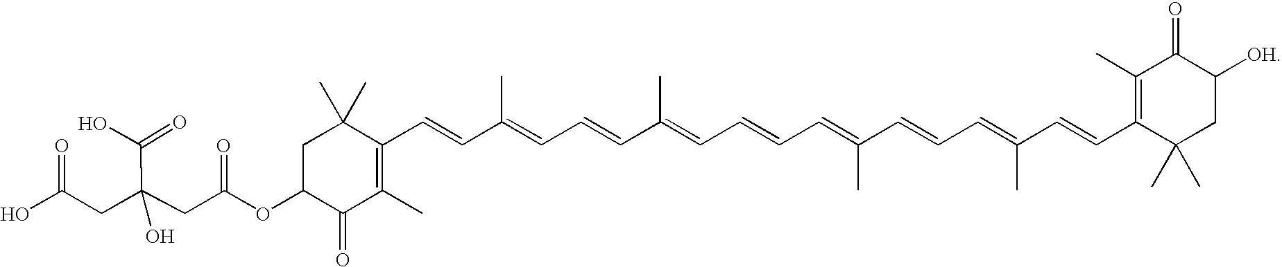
C1C(OC(CC(CC(O)=O)(C(=O)O)O)=O)C(=O)C(C)=C(C=CC(=CC=CC(C)=CC=CC=C(C=CC=C(C=CC2=C(C)C(=O)C([OH])CC2(C)C)C)C)C)C1(C)C
